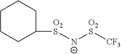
C1CCC([O2S][N-][O2S][CF3])CC1
